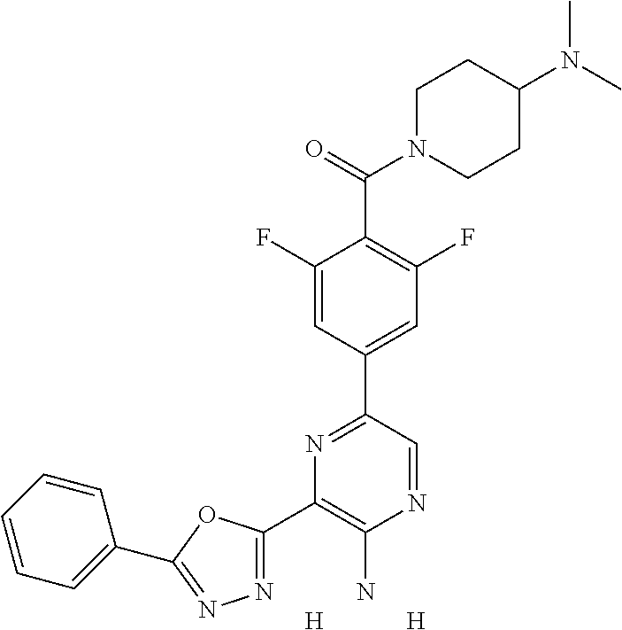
N1=C(C2=C(N)N=CC(C3=CC(F)=C(C(=O)N4CCC(N(C)C)CC4)C(F)=C3)=N2)OC(C2=CC=CC=C2)=N1.[H].[H]
